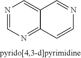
N1=CN=C2C(=C1)C=NC=C2
